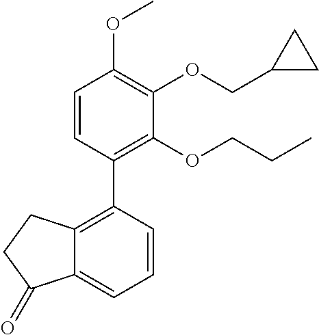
C1=CC(C2=C3C(=CC=C2)C(=O)CC3)=C(OCCC)C(OCC2CC2)=C1OC
